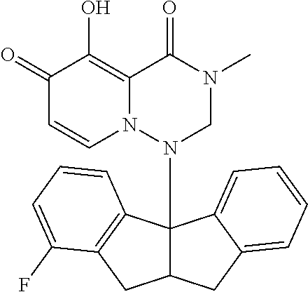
C1(=O)C=CN2C(=C1O)C(=O)N(C)CN2C12C(CC3=CC=CC=C13)CC1=C2C=CC=C1F
